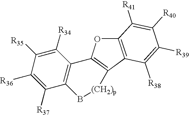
C1([R34])=C([R35])C([R36])=C([R37])C2=C1C1=C(C3=C(O1)C([R41])=C([R40])C([R39])=C3[R38])[(CH2)p]B2
